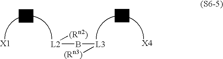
[X1].[L2](B[L3][(Rn3)])[(Rn2)].[X4]
